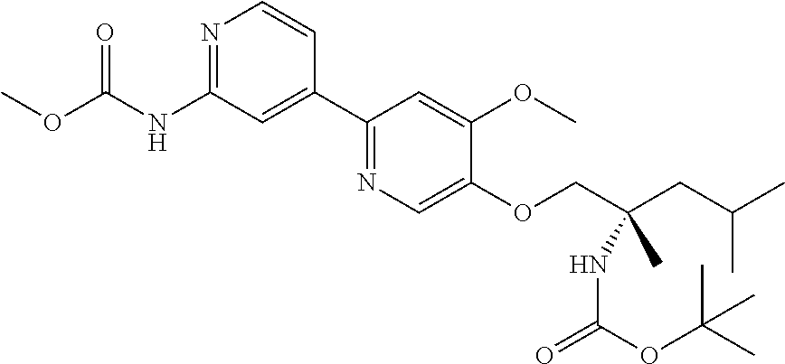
C1(C2=NC=C(OCC(CC(C)C)(C)NC(=O)OC(C)(C)C)C(OC)=C2)=CC(NC(OC)=O)=NC=C1
